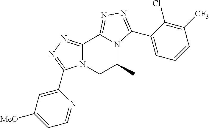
C12=NN=C(C3=CC([MeO])=CC=N3)N1CC(C)N1C2=NN=C1C1=CC=CC([CF3])=C1Cl
